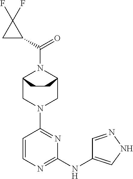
C12CN(C3=NC(NC4=CNN=C4)=NC=C3)CC(N1C(=O)C1C(F)(F)C1)CC2
